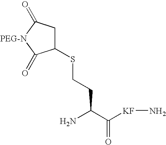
C([KF]N)(=O)C(N)CCSC1CC(=O)[PEG-N]C1=O
